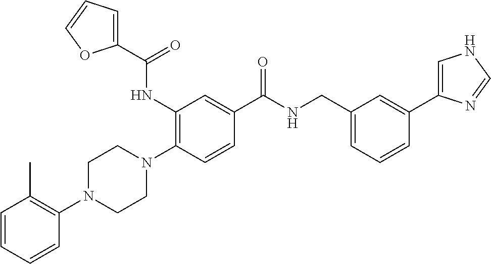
C1=CC=CC(N2CCN(C3=C(NC(C4=CC=CO4)=O)C=C(C(NCC4=CC=CC(C5=CNC=N5)=C4)=O)C=C3)CC2)=C1C
